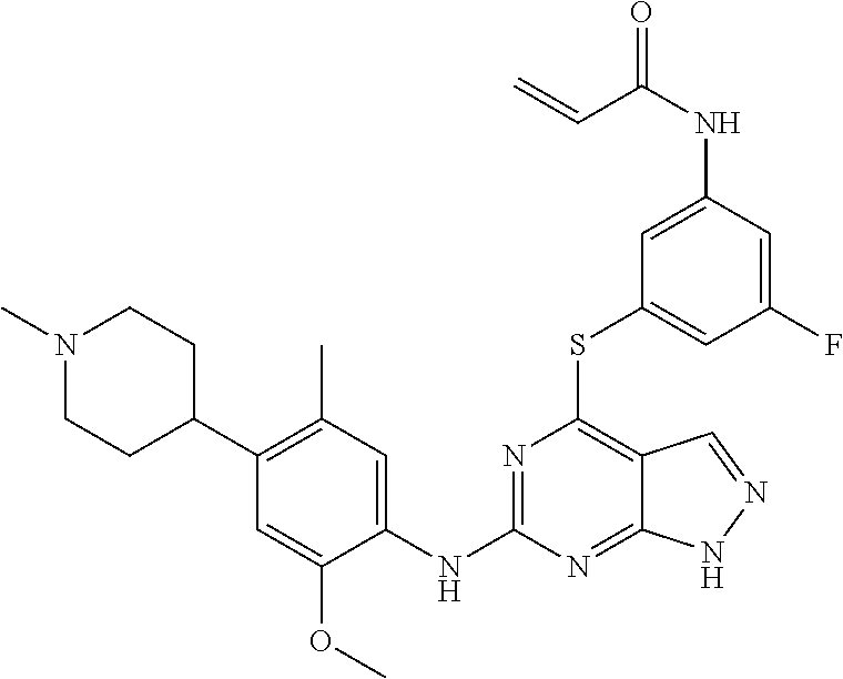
C1(SC2=C3C(=NC(NC4=CC(C)=C(C5CCN(C)CC5)C=C4OC)=N2)NN=C3)=CC(F)=CC(NC(=O)C=C)=C1
